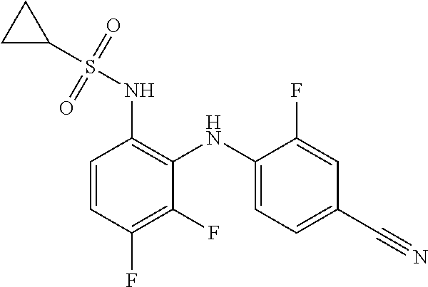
C1(S(NC2=C(NC3=CC=C(C#N)C=C3F)C(F)=C(F)C=C2)(=O)=O)CC1
